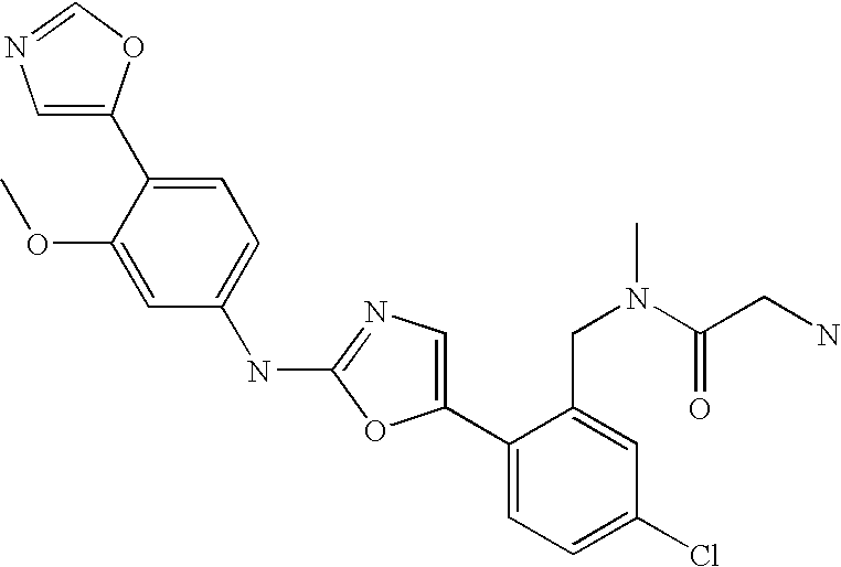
C1(C2=CN=C(NC3=CC=C(C4=CN=CO4)C(OC)=C3)O2)=CC=C(Cl)C=C1CN(C(CN)=O)C
